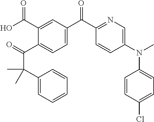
O=C(C1=CC=C(C(C2=NC=C(N(C)C3=CC=C(Cl)C=C3)C=C2)=O)C=C1C(O)=O)C(C1=CC=CC=C1)(C)C
